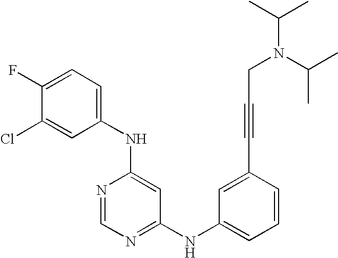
C1(NC2=CC=C(F)C(Cl)=C2)=CC(NC2=CC=CC(C#CCN(C(C)C)C(C)C)=C2)=NC=N1
